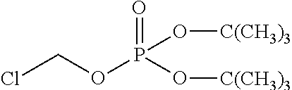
O=P(O[C(CH3)3])(OCCl)O[C(CH3)3]
